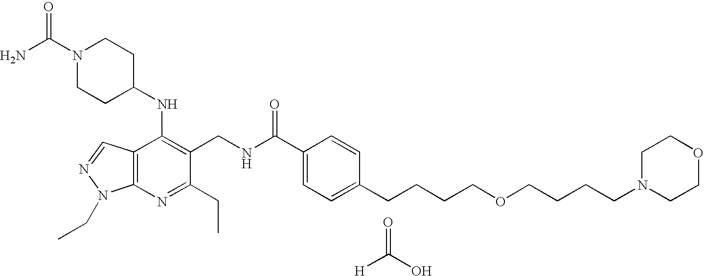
C12=C(N=C(CC)C(CNC(C3=CC=C(CCCCOCCCCN4CCOCC4)C=C3)=O)=C1NC1CCN(C(N)=O)CC1)N(CC)N=C2.O=C(O)[H]
